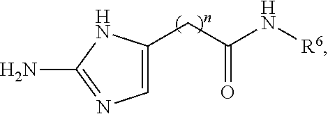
C1=C(CC(N[R6])=O)NC(N)=N1
